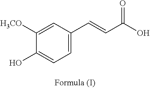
C1([H3CO])=CC(C=CC(O)=O)=CC=C1O
